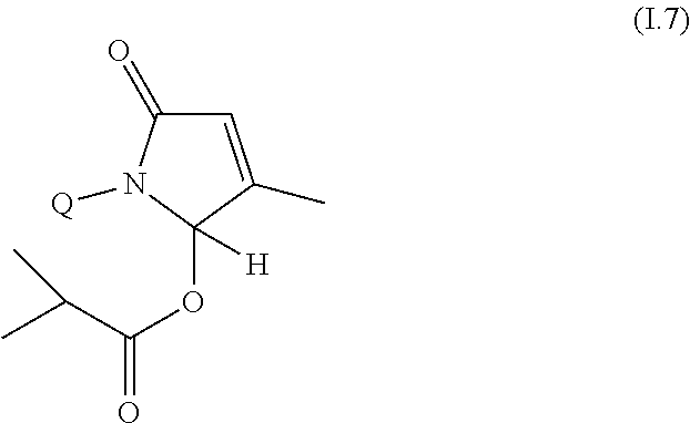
C1=C(C)C(OC(=O)C(C)C)([H])N([Q])C1=O
